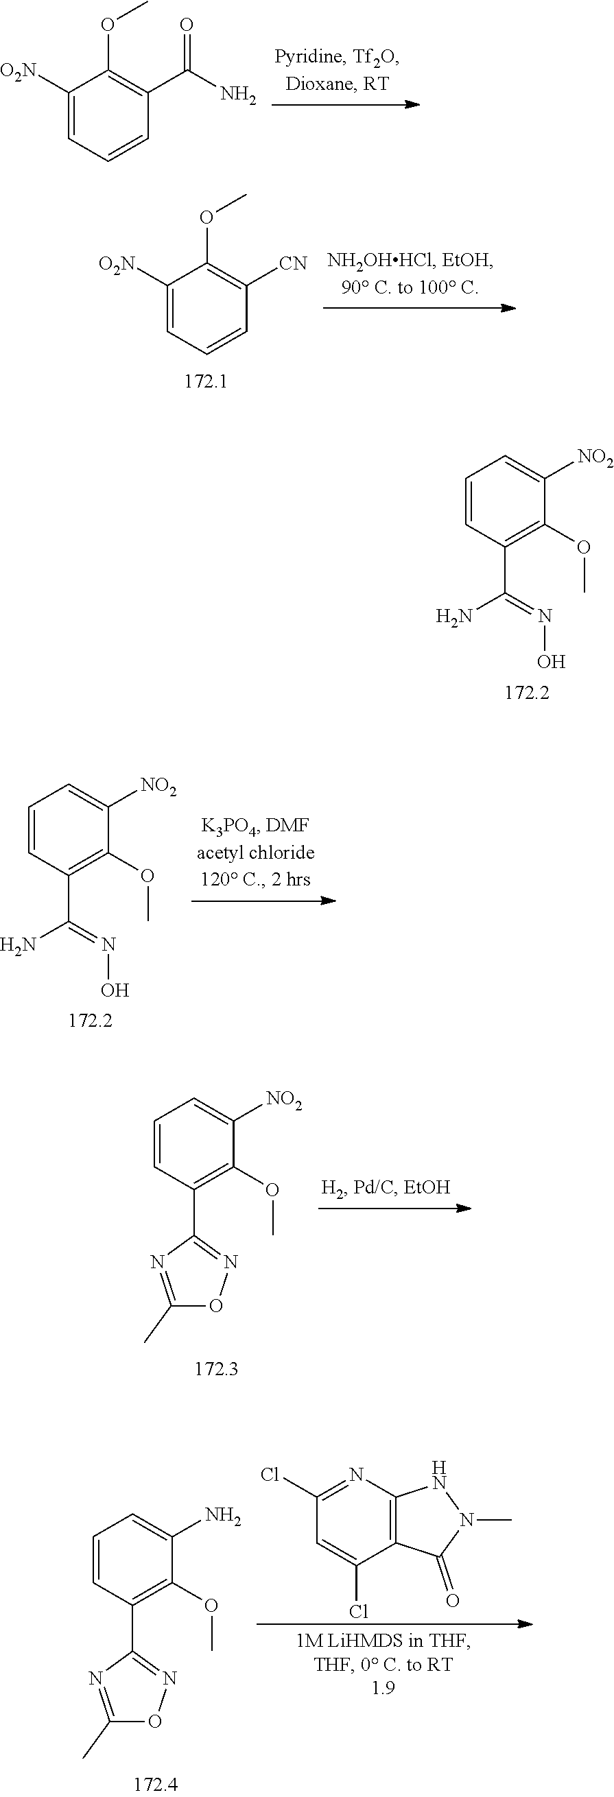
C1([O2N])=CC=CC(C(N)=O)=C1OC.C1([O2N])=CC=CC([CN])=C1OC.C1=CC(C(=NO)N)=C(OC)C([NO2])=C1.C1=CC(C(=NO)N)=C(OC)C([NO2])=C1.C1=CC(C2=NOC(C)=N2)=C(OC)C([NO2])=C1.C1=CC(C2=NOC(C)=N2)=C(OC)C(N)=C1.C12=C(N=C(Cl)C=C1Cl)NN(C)C2=O
